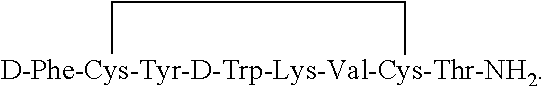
[D-Phe-Cys-Tyr-D-Trp-Lys-Val-Cys-Thr-NH2]1CC1
